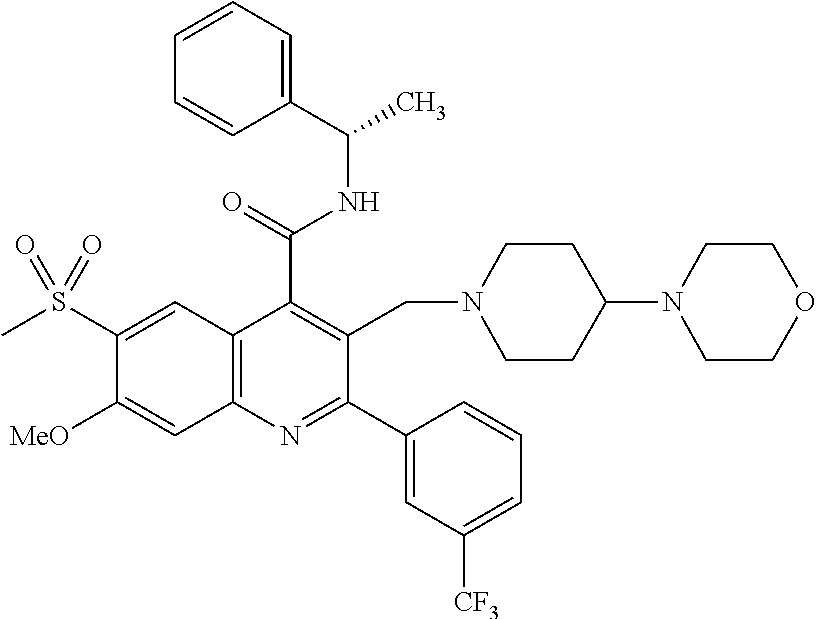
C1=CC=C(C(C)NC(C2=C(CN3CCC(N4CCOCC4)CC3)C(C3=CC([CF3])=CC=C3)=NC3=C2C=C(S(C)(=O)=O)C([OMe])=C3)=O)C=C1
